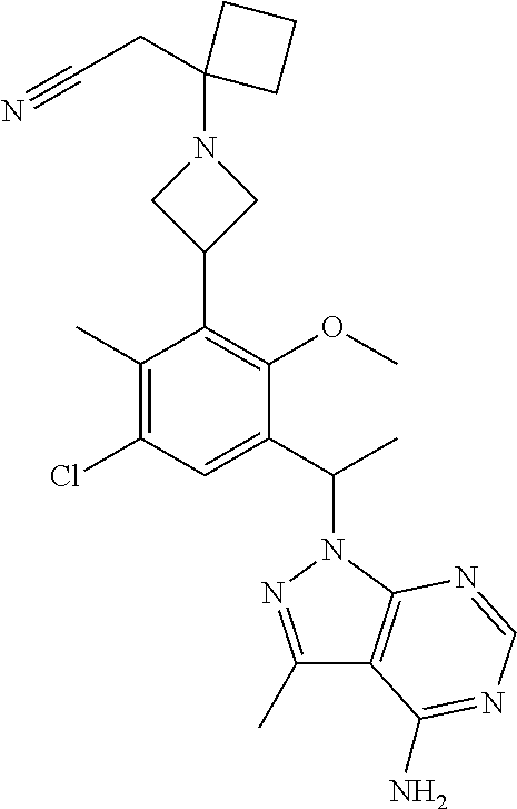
C1(C)=C(Cl)C=C(C(C)N2N=C(C)C3=C2N=CN=C3N)C(OC)=C1C1CN(C2(CC#N)CCC2)C1
